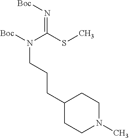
C1(CCCN([Boc])C(SC)=N[Boc])CCN(C)CC1
